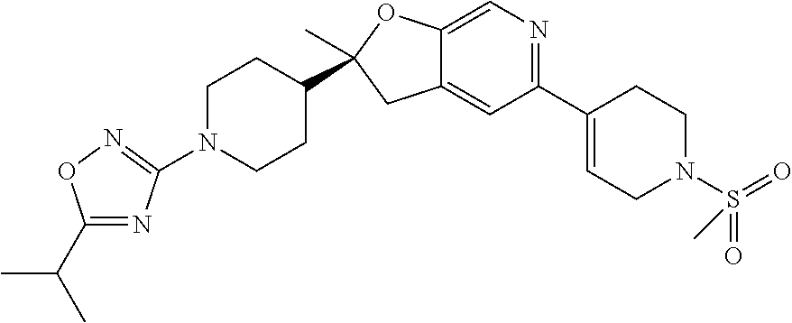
C1(C2=CCN(S(=O)(=O)C)CC2)=NC=C2C(=C1)CC(C)(C1CCN(C3=NOC(C(C)C)=N3)CC1)O2
